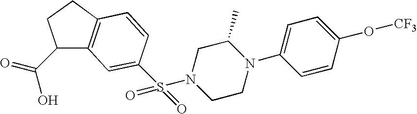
C1(C(=O)O)C2=C(CC1)C=CC(S(N1CCN(C3=CC=C(O[CF3])C=C3)C(C)C1)(=O)=O)=C2
